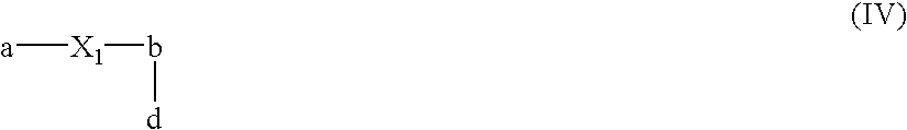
[a][X1]b[d]
